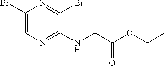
C1(Br)=CN=C(NCC(OCC)=O)C(Br)=N1
